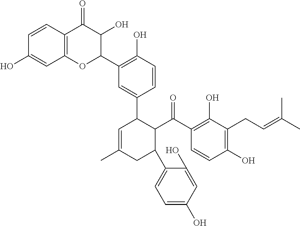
C12=C(C=CC(O)=C1)C(=O)C(O)C(C1=C(O)C=CC(C3C=C(C)CC(C4=CC=C(O)C=C4O)C3C(=O)C3=C(O)C(CC=C(C)C)=C(O)C=C3)=C1)O2
